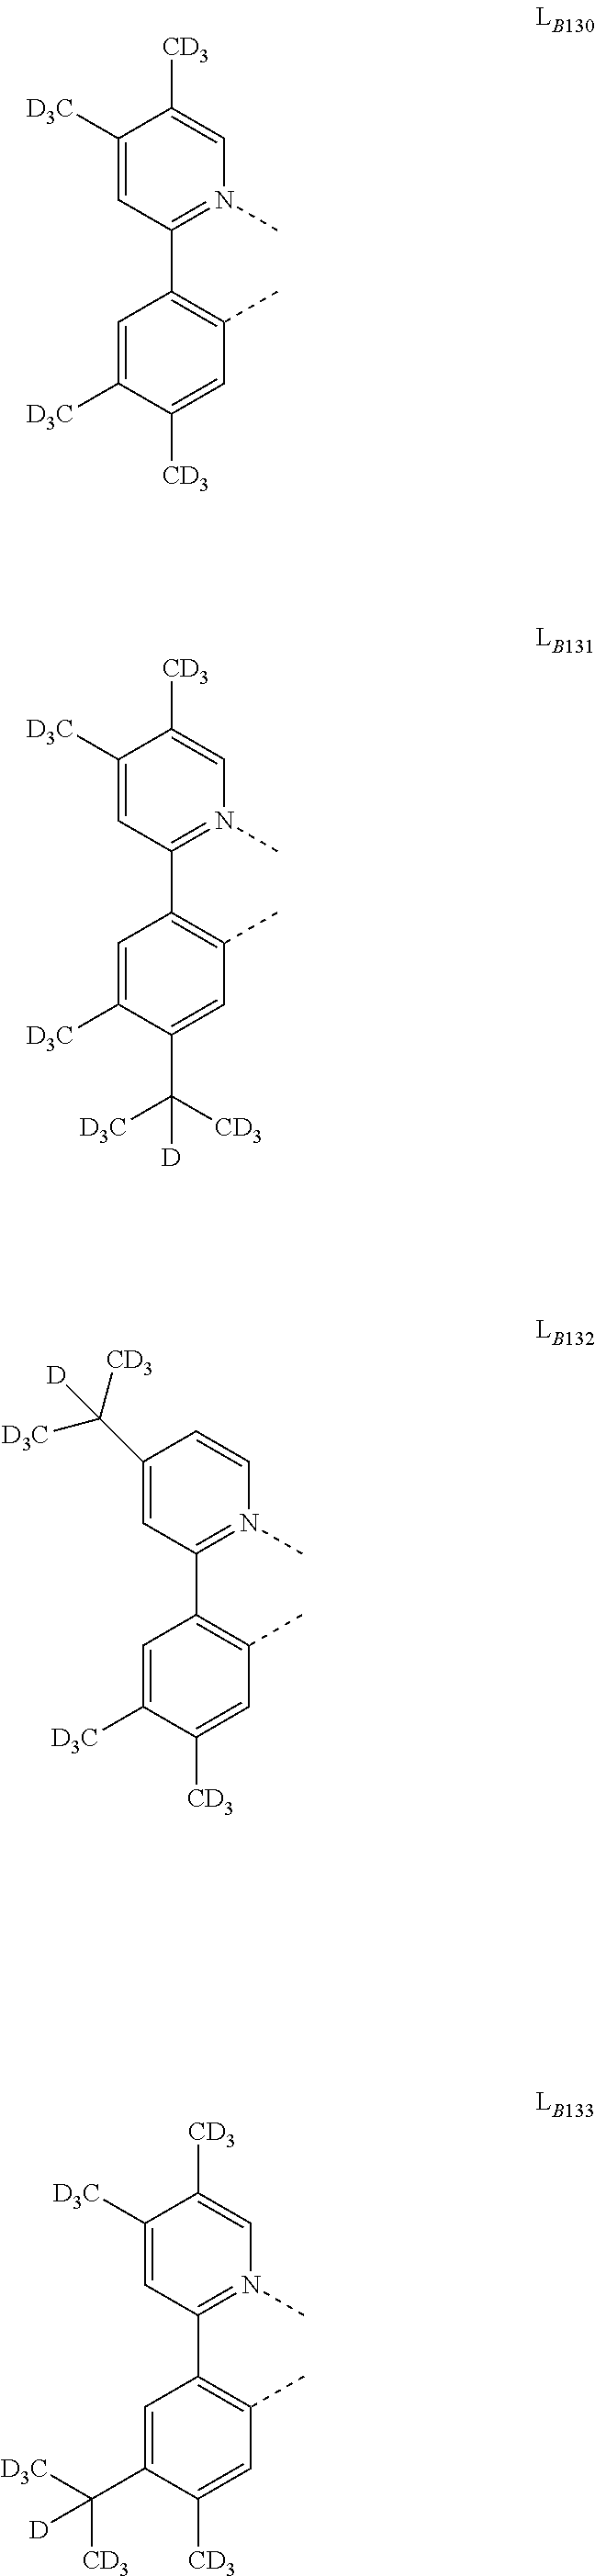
C1([D3C])=CC(C2=C(C)C=C([CD3])C([D3C])=C2)=N(C)C=C1[CD3].C1([D3C])=CC(C2=C(C)C=C(C([CD3])([D3C])[D])C([D3C])=C2)=N(C)C=C1[CD3].C1(C([D])([CD3])[D3C])=CC(C2=C(C)C=C([CD3])C([D3C])=C2)=N(C)C=C1.C1([D3C])=CC(C2=C(C)C=C([CD3])C(C([D3C])([CD3])[D])=C2)=N(C)C=C1[CD3]
